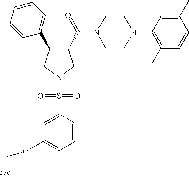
C1(C(N2CCN(C3=C(C)C=CC(C)=C3)CC2)=O)C(C2=CC=CC=C2)CN(S(C2=CC(OC)=CC=C2)(=O)=O)C1
